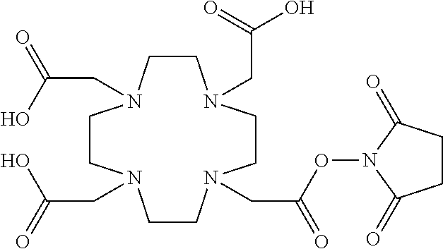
C1CN(CC(=O)O)CCN(CC(=O)O)CCN(CC(=O)ON2C(=O)CCC2=O)CCN1CC(O)=O
